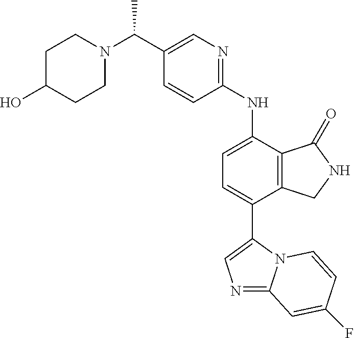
C1(C(C)N2CCC(O)CC2)=CN=C(NC2=CC=C(C3=CN=C4N3C=CC(F)=C4)C3=C2C(=O)NC3)C=C1
